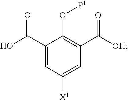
O([P1])C1=C(C(=O)[OH])C=C([X1])C=C1C(O)=O
